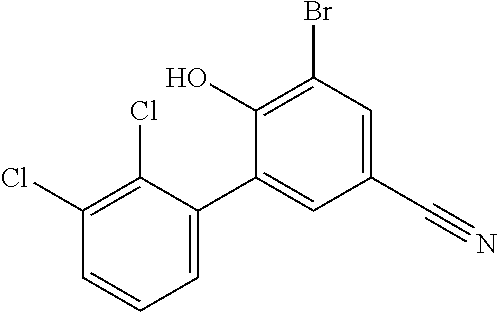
BrC1=C(O)C(C2=CC=CC(Cl)=C2Cl)=CC(C#N)=C1
